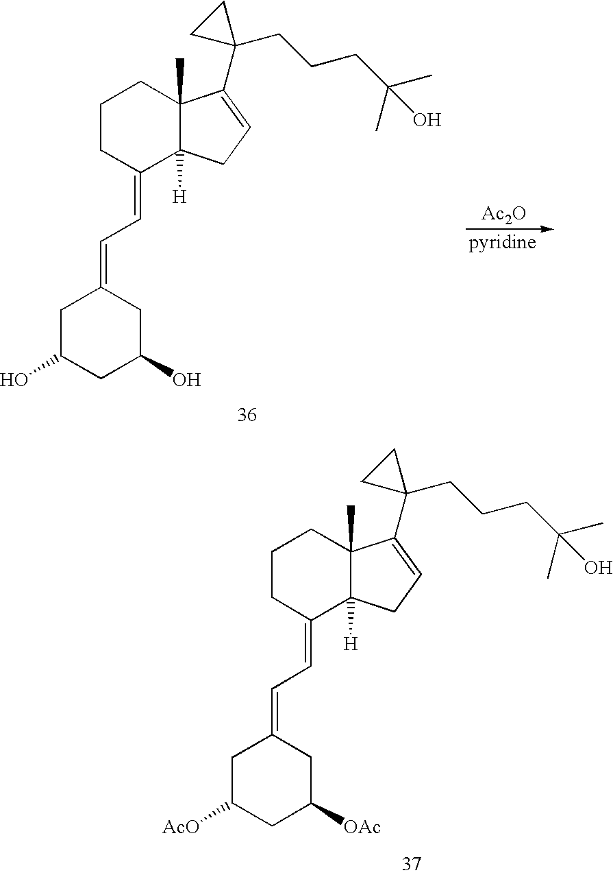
C1CC(=CC=C2CC(O)CC(O)C2)C2([H])C(C)(C1)C(C1(CCCC(C)(C)O)CC1)=CC2.[Ac2O].C1CC(=CC=C2CC([AcO])CC([OAc])C2)C2([H])C(C)(C1)C(C1(CCCC(C)(C)O)CC1)=CC2
